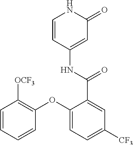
C1=CC(NC(C2=CC([CF3])=CC=C2OC2=C([OCF3])C=CC=C2)=O)=CC(=O)N1
